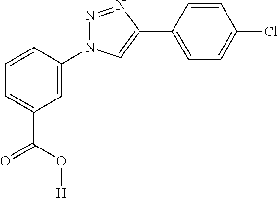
C1=CC(N2N=NC(C3=CC=C(Cl)C=C3)=C2)=CC(C(=O)O[H])=C1
